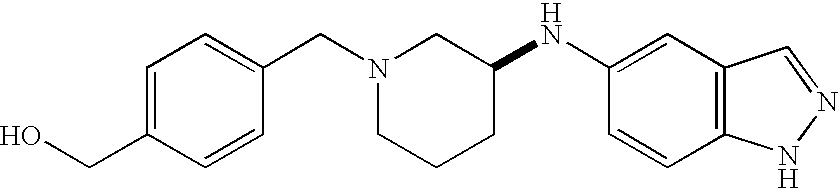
C1=C(CO)C=CC(CN2CCCC(NC3=CC4=C(C=C3)NN=C4)C2)=C1
